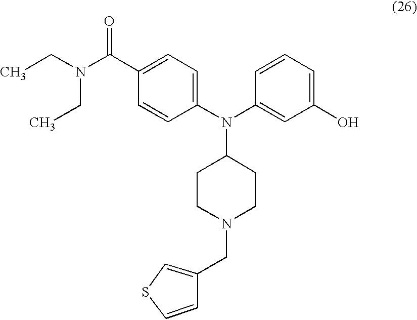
CCN(CC)C(C1=CC=C(N(C2=CC(O)=CC=C2)C2CCN(CC3=CSC=C3)CC2)C=C1)=O
